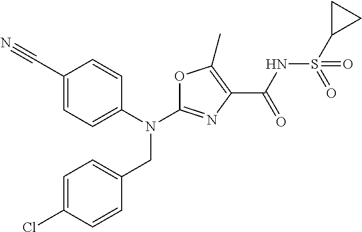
N(C1=NC(C(NS(C2CC2)(=O)=O)=O)=C(C)O1)(CC1=CC=C(Cl)C=C1)C1=CC=C(C#N)C=C1
